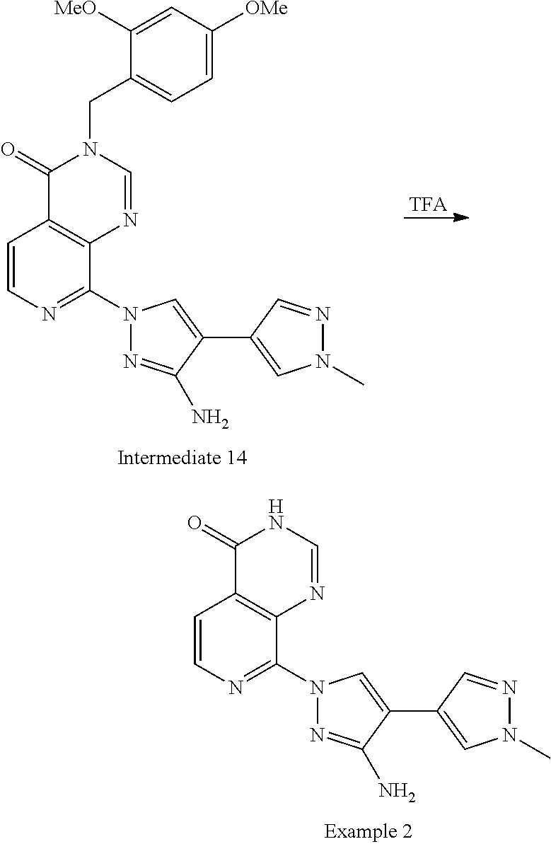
C1=CN=C(N2N=C(N)C(C3=CN(C)N=C3)=C2)C2=C1C(=O)NC=N2.[TFA].C1=CN=C(N2N=C(N)C(C3=CN(C)N=C3)=C2)C2=C1C(=O)N(CC1=CC=C([OMe])C=C1[MeO])C=N2
